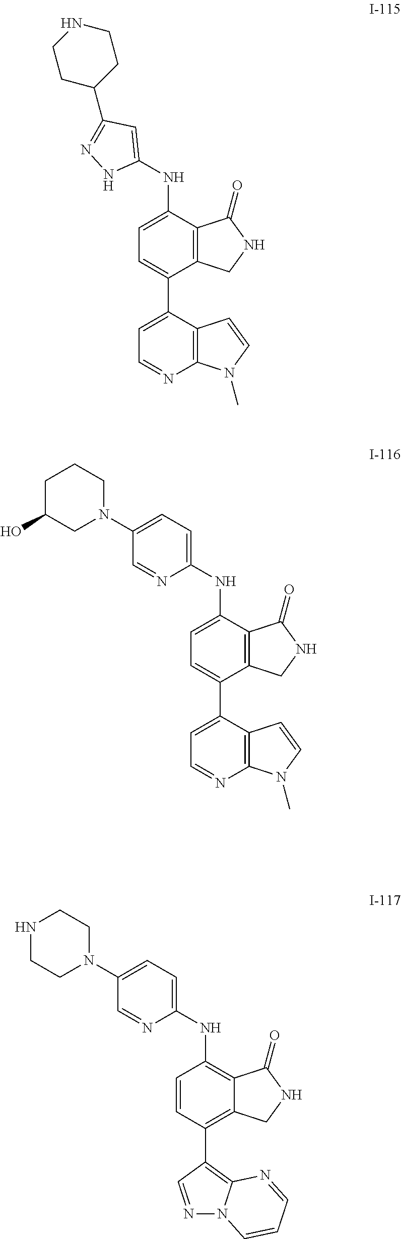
C1(C2=C3N(N=C2)C=CC=N3)=C2C(=C(NC3=CC=C(N4CCNCC4)C=N3)C=C1)C(=O)NC2.C1(C2=CC=NC3=C2C=CN3C)=CC=C(NC2=CC(C3CCNCC3)=NN2)C2=C1CNC2=O.C1(C2=CC=NC3=C2C=CN3C)=CC=C(NC2=CC=C(N3CCCC(O)C3)C=N2)C2=C1CNC2=O
